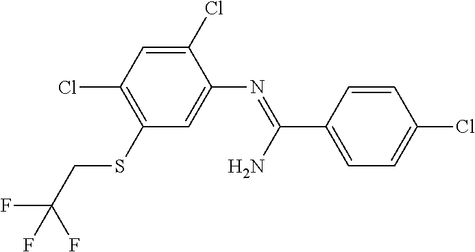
C1(Cl)=CC(Cl)=C(SCC(F)(F)F)C=C1N=C(C1=CC=C(Cl)C=C1)N
